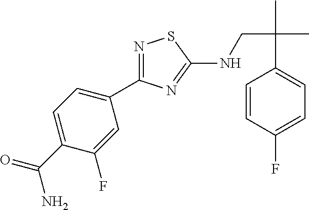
N1=C(C2=CC=C(C(=O)N)C(F)=C2)N=C(NCC(C)(C)C2=CC=C(F)C=C2)S1
